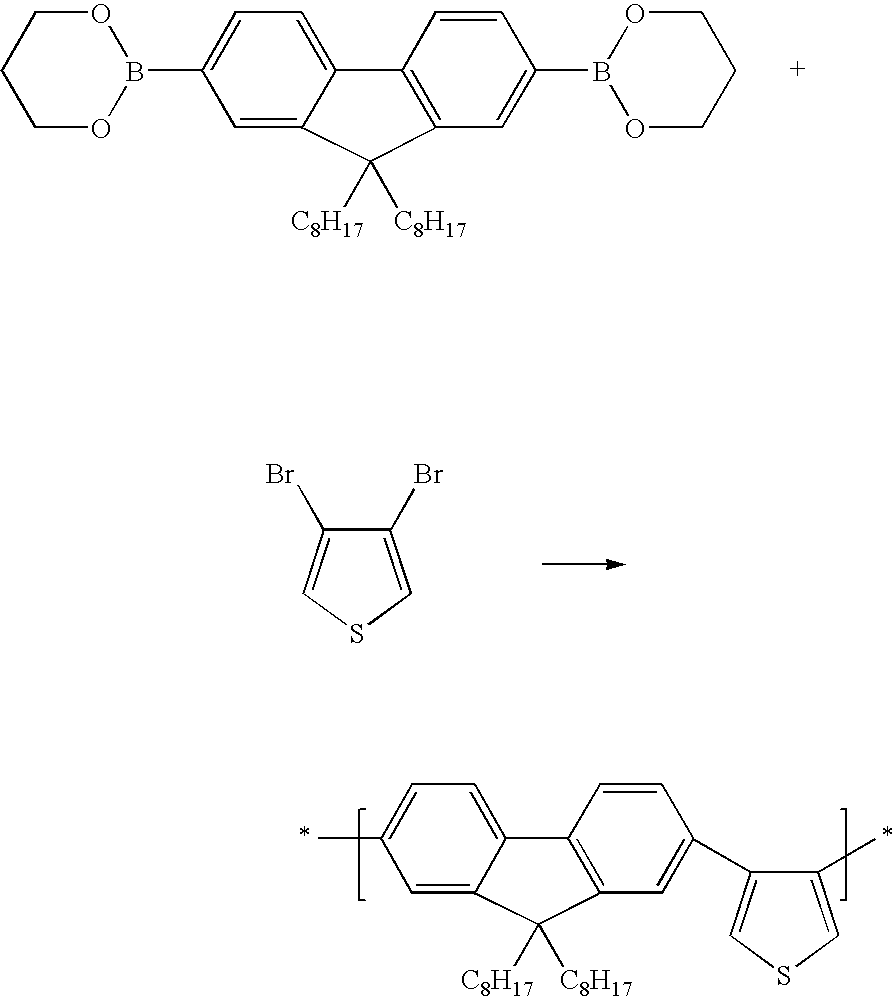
C1(Br)=CSC=C1Br.C1OB(C2=CC=C3C(=C2)C([C8H17])([C8H17])C2=C3C=CC(B3OCCCO3)=C2)OCC1.CC1=CC=C2C(=C1)C([C8H17])([C8H17])C1=C2C=CC(C2=CSC=C2C)=C1
